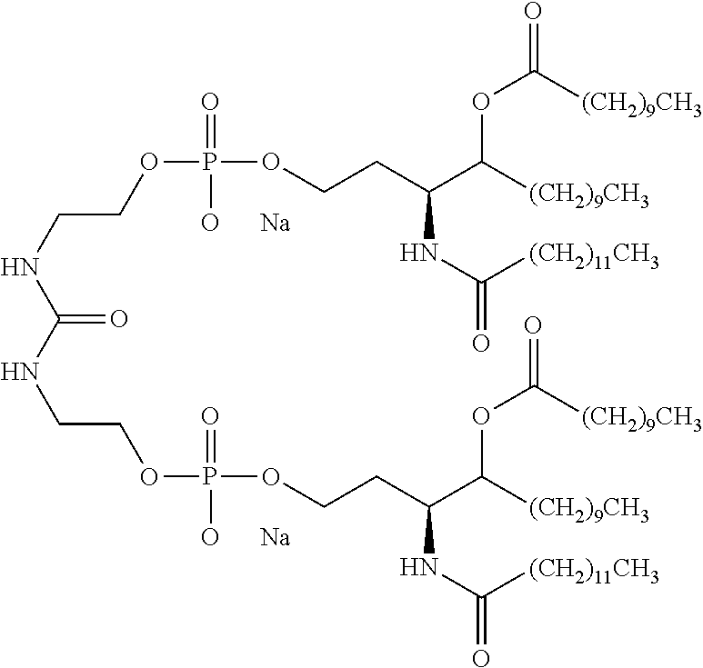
C(NCCOP(OCCC(NC(=O)[(CH2)11CH3])C([(CH2)9CH3])OC(=O)[(CH2)9CH3])(=O)[O      Na])(=O)NCCOP(OCCC(NC(=O)[(CH2)11CH3])C([(CH2)9CH3])OC(=O)[(CH2)9CH3])(=O)[O      Na]
